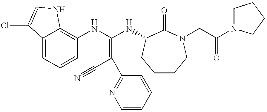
C12=CC=CC(NC(NC3C(=O)N(CC(N4CCCC4)=O)CCCC3)=C(C#N)C3=NC=CC=C3)=C1NC=C2Cl
